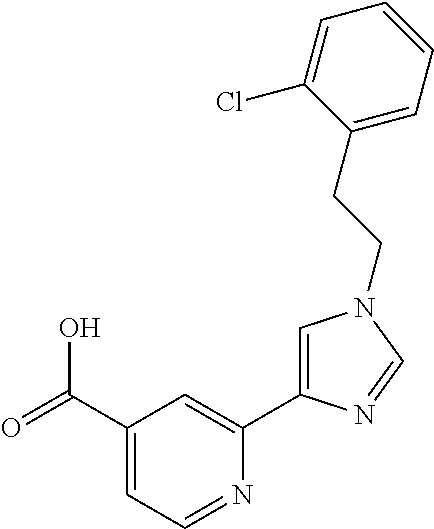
C1(C(=O)O)=CC=NC(C2=CN(CCC3=CC=CC=C3Cl)C=N2)=C1
